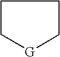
[G]1CCCC1
